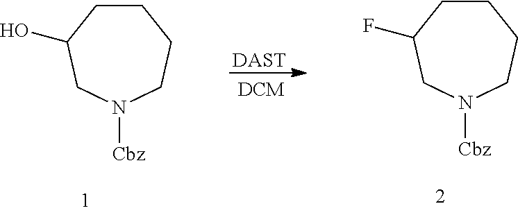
C1CC(O)CN([Cbz])CC1.C1CC(F)CN([Cbz])CC1.[DAST]
